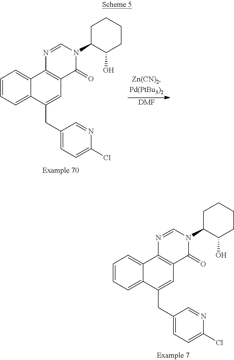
C1=CC=C2C(=C1)C1=C(C=C2CC2=CC=C(Cl)N=C2)C(=O)N(C2C(O)CCCC2)C=N1.[DMF].C1=CC=C2C(=C1)C1=C(C=C2CC2=CC=C(Cl)N=C2)C(=O)N(C2C(O)CCCC2)C=N1
